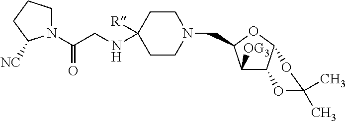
C1([OG3])C2C(OC1CN1CCC(NCC(=O)N3CCCC3[NC])([R])CC1)OC(C)(C)O2
